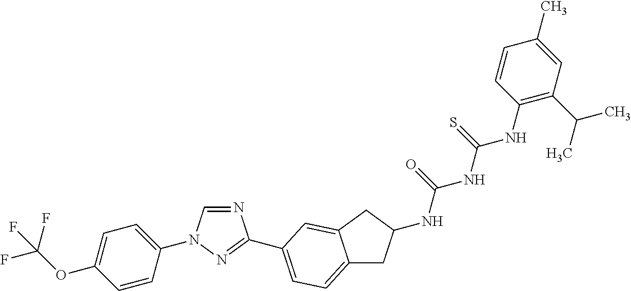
C1=CC(N2C=NC(C3=CC=C4CC(NC(=O)NC(NC5=C(C(C)C)C=C(C)C=C5)=S)CC4=C3)=N2)=CC=C1OC(F)(F)F
